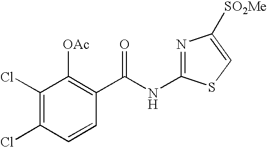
C1(Cl)=C(Cl)C=CC(C(NC2=NC([SO2Me])=CS2)=O)=C1[OAc]
